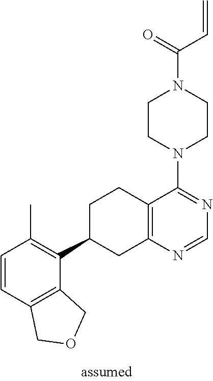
C1=CC2=C(C(C3CC4=C(CC3)C(N3CCN(C(=O)C=C)CC3)=NC=N4)=C1C)COC2
